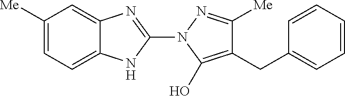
C1([Me])=CC=C2C(=C1)N=C(N1C(O)=C(CC3=CC=CC=C3)C([Me])=N1)N2
